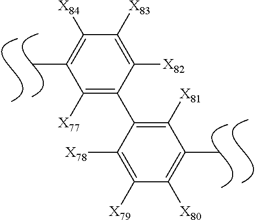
C1([X83])=C([X82])C(C2=C([X81])C(C)=C([X80])C([X79])=C2[X78])=C([X77])C(C)=C1[X84]
